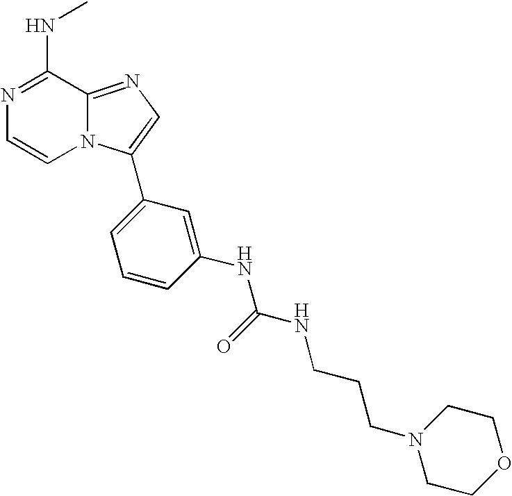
N1=C(NC)C2=NC=C(C3=CC=CC(NC(NCCCN4CCOCC4)=O)=C3)N2C=C1
